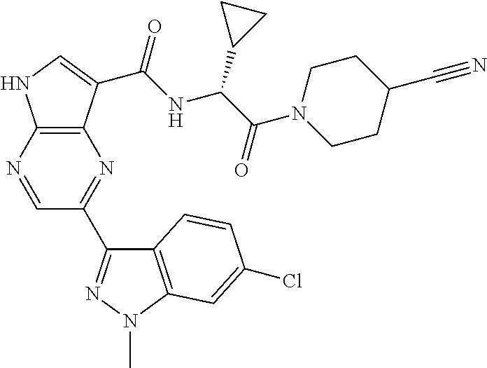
C12=C(N=CC(C3=NN(C)C4=C3C=CC(Cl)=C4)=N1)NC=C2C(NC(C(N1CCC(C#N)CC1)=O)C1CC1)=O
